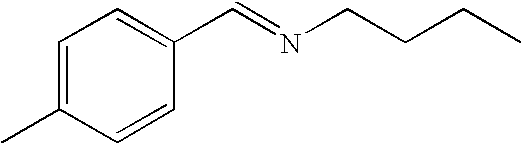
C1=C(C)C=CC(C=NCCCC)=C1
